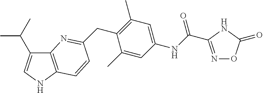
C12=C(NC=C1C(C)C)C=CC(CC1=C(C)C=C(NC(=O)C3=NOC(=O)N3)C=C1C)=N2
